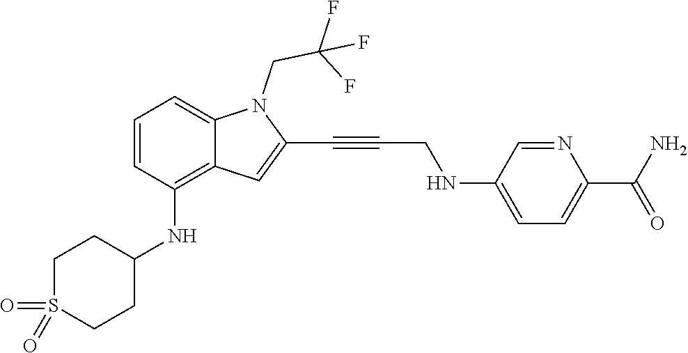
C1=C(NCC#CC2=CC3=C(NC4CCS(=O)(=O)CC4)C=CC=C3N2CC(F)(F)F)C=NC(C(N)=O)=C1
